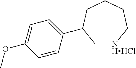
C1[NHHCl]CCCCC1C1=CC=C(OC)C=C1
